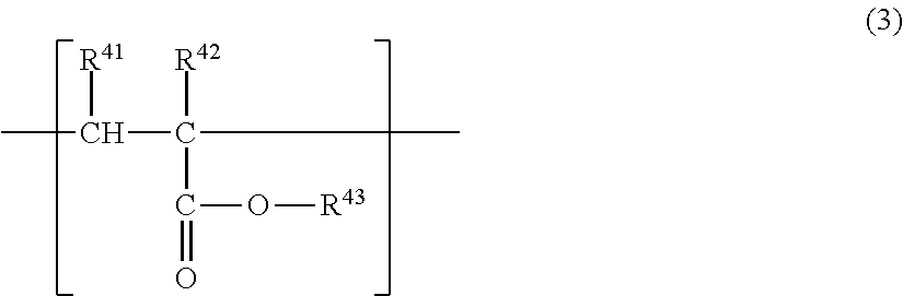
CC([R41])C(C)([R42])C(=O)O[R43]
